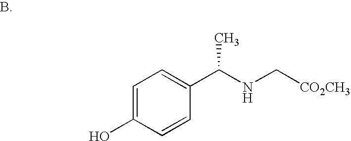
OC1=CC=C(C(NC[CO2CH3])C)C=C1
